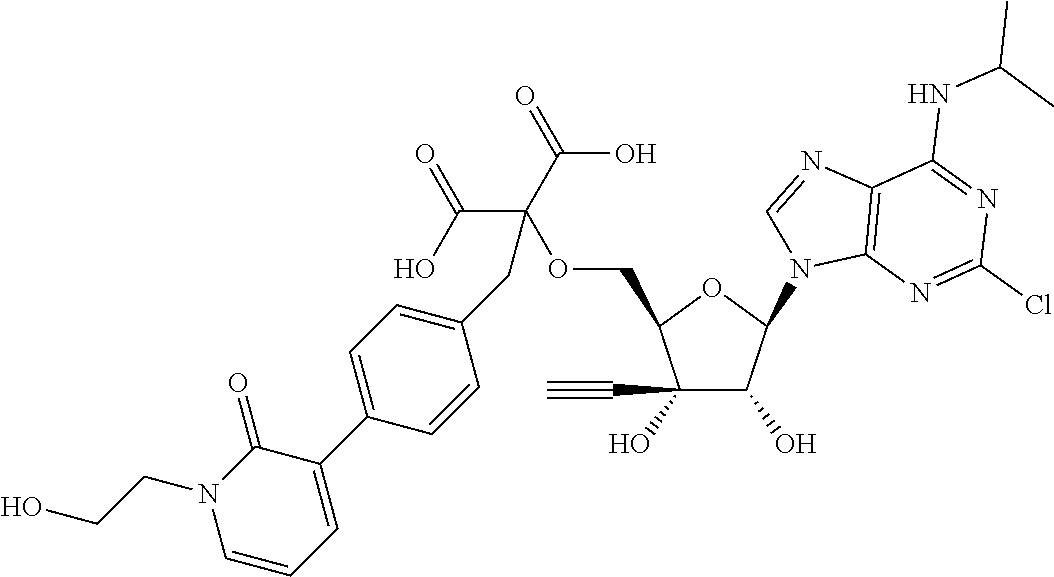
C1(O)(C#C)C(O)C(N2C3=C(N=C2)C(NC(C)C)=NC(Cl)=N3)OC1COC(C(=O)O)(C(=O)O)CC1=CC=C(C2=CC=CN(CCO)C2=O)C=C1
